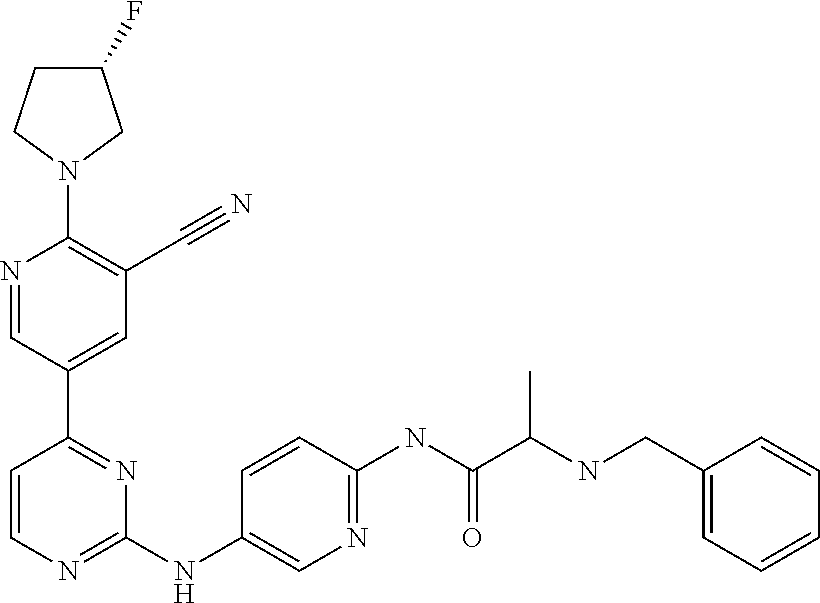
N1=CC(C2=NC(NC3=CN=C(NC(C(NCC4=CC=CC=C4)C)=O)C=C3)=NC=C2)=CC(C#N)=C1N1CC(F)CC1
